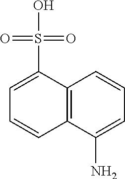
C12=C(C(S(O)(=O)=O)=CC=C1)C=CC=C2N
